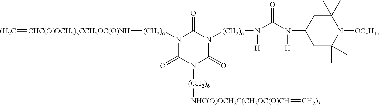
N1([(CH2)6][CHC(O)OCH2)3CCH2OC(O)NH]=[(H2C])C(=O)N([(CH2)6][NHC(O)OCH2C(CH2OC(O)CH]=[CH2)3])C(=O)N([(CH2)6]N(C(N([H])C2CC(C)(C)N([OC8H17])C(C)(C)C2)=O)[H])C1=O
